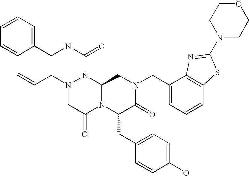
N(C(=O)N1N(CC=C)CC(=O)N2C1CN(CC1=CC=CC3=C1N=C(N1CCOCC1)S3)C(=O)C2CC1=CC=C(O)C=C1)CC1=CC=CC=C1
